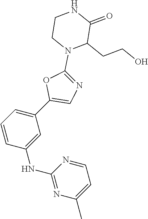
C1=CC(NC2=NC(C)=CC=N2)=CC(C2=CN=C(N3C(CCO)C(=O)NCC3)O2)=C1
